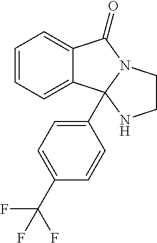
C12=CC=CC=C1C1(C3=CC=C(C(F)(F)F)C=C3)N(C2=O)CCN1
